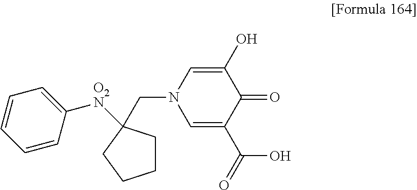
C1CC(CN2C=C(C(=O)O)C(=O)C(O)=C2)([O2N]C2=CC=CC=C2)CC1
